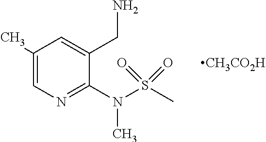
[CH3CO2H].C1=C(C)C=C(CN)C(N(S(=O)(C)=O)C)=N1
